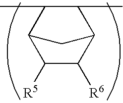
C1(C)C2C([R5])C([R6])C(C1C)C2
